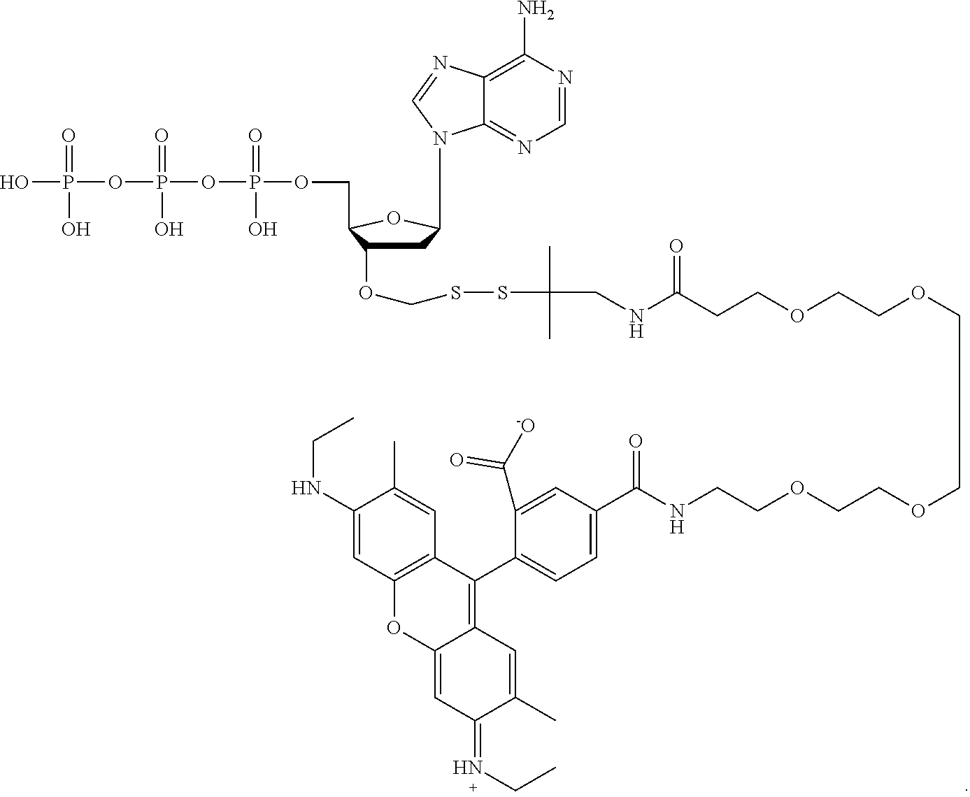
C1C(N2C3=NC=NC(N)=C3N=C2)OC(COP(OP(OP(O)(=O)O)(=O)O)(=O)O)C1OCSSC(CNC(=O)CCOCCOCCOCCOCCNC(C1=CC=C(C2=C3C(=CC(=NCC)C(C)=C3)OC3=C2C=C(C)C(NCC)=C3)C(C([-O])=O)=C1)=O)(C)C
